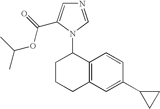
C1CCC2=C(C1N1C=NC=C1C(=O)OC(C)C)C=CC(C1CC1)=C2
